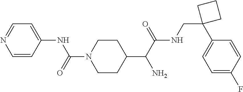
C1(C(C(NCC2(C3=CC=C(F)C=C3)CCC2)=O)N)CCN(C(=O)NC2=CC=NC=C2)CC1
